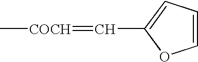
C1=COC(C=[COCH]C)=C1
